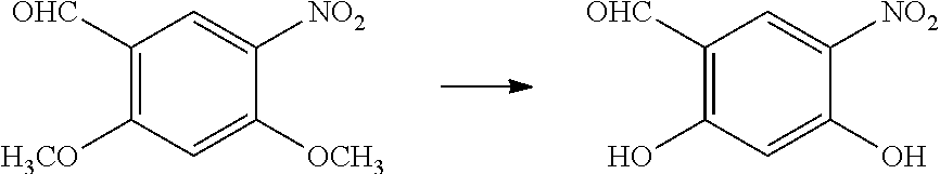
C1([OHC])=C([H3CO])C=C([OCH3])C([NO2])=C1.C1([OHC])=C(O)C=C(O)C([NO2])=C1
